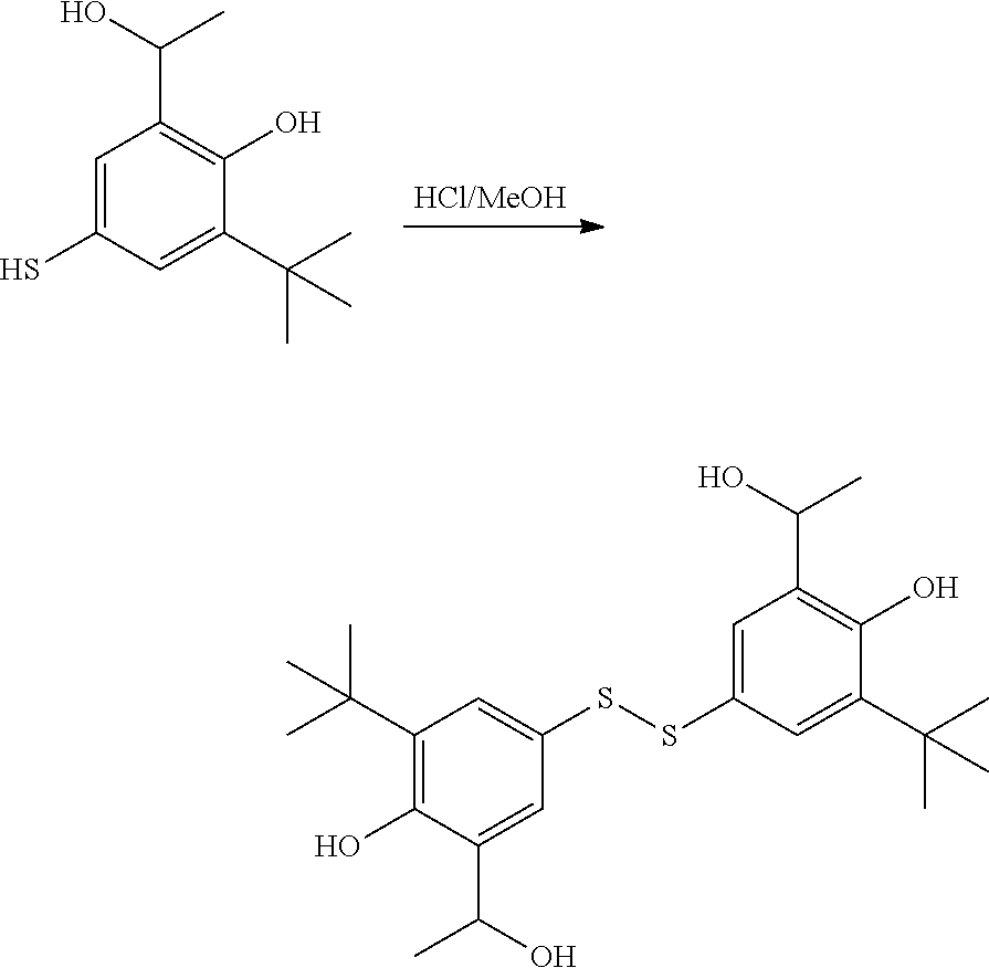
C1=C(S)C=C(C(C)(C)C)C(O)=C1C(O)C.C1=C(SSC2=CC(C(C)(C)C)=C(O)C(C(O)C)=C2)C=C(C(C)(C)C)C(O)=C1C(O)C
